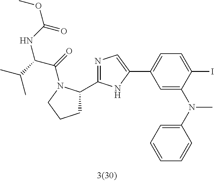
C1=C(N(C2=CC=CC=C2)C)C(I)=CC=C1C1=CN=C(C2CCCN2C(=O)C(C(C)C)NC(OC)=O)N1
